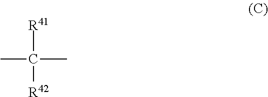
CC(C)([R41])[R42]
